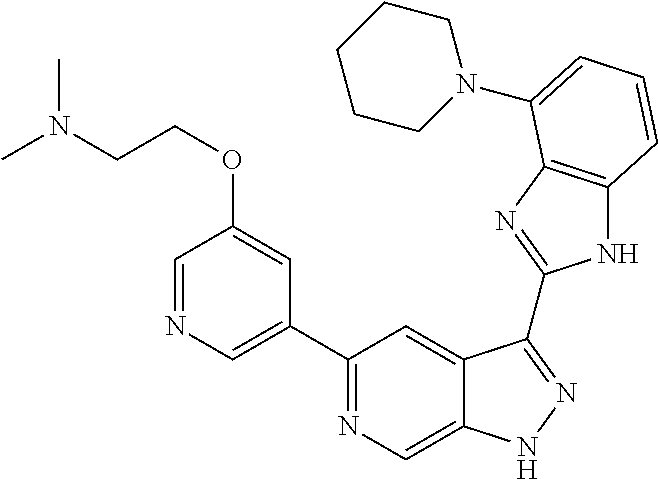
C1(C2=NC=C3C(=C2)C(C2=NC4=C(N2)C=CC=C4N2CCCCC2)=NN3)=CN=CC(OCCN(C)C)=C1
